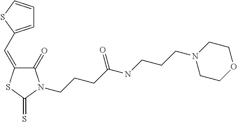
C1=C(C=C2C(=O)N(CCCC(NCCCN3CCOCC3)=O)C(=S)S2)SC=C1
